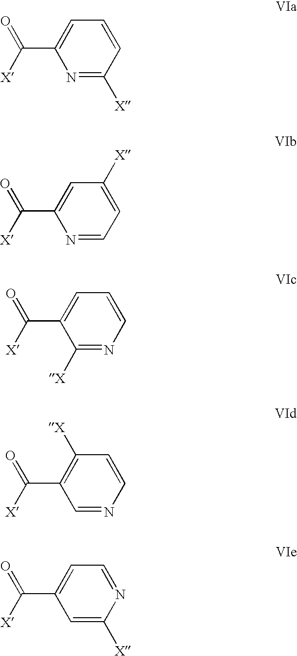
N1=C([X])C=CC=C1C([X])=O.N1=CC=C([X])C=C1C([X])=O.C1=CC=C(C([X])=O)C([X])=N1.C1=CC([X])=C(C([X])=O)C=N1.C1=C([X])N=CC=C1C([X])=O
